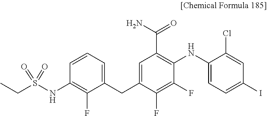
C1=CC=C(CC2=CC(C(N)=O)=C(NC3=CC=C(I)C=C3Cl)C(F)=C2F)C(F)=C1NS(CC)(=O)=O
